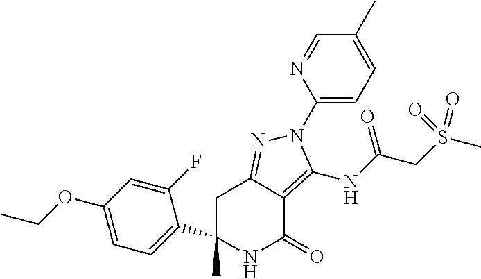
C1C2=NN(C3=CC=C(C)C=N3)C(NC(CS(C)(=O)=O)=O)=C2C(=O)NC1(C)C1=CC=C(OCC)C=C1F
